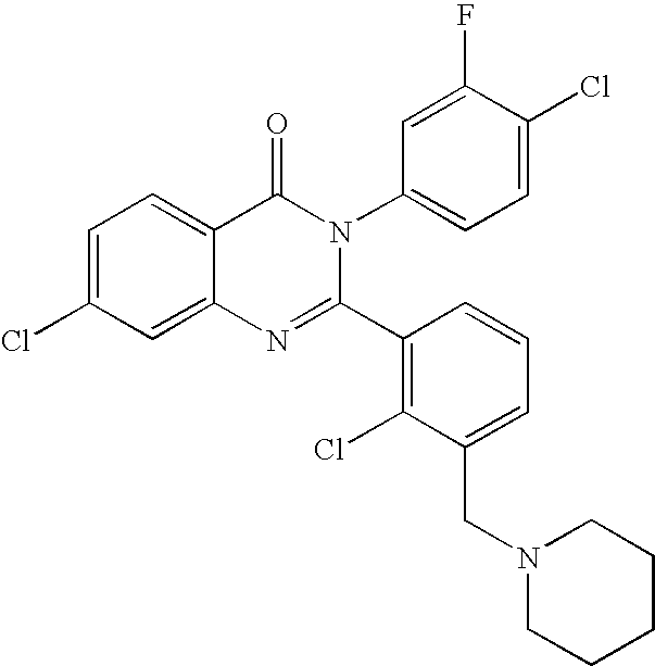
C1=C(Cl)C=C2C(=C1)C(=O)N(C1=CC=C(Cl)C(F)=C1)C(C1=C(Cl)C(CN3CCCCC3)=CC=C1)=N2
